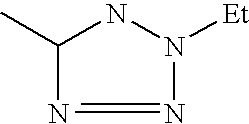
N1=NC(C)NN1[Et]
